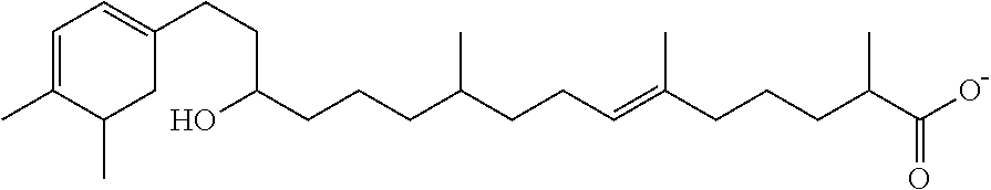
C(=C(CCCC(C)C(O)=O)C)CCC(CCCC(CCC1=CC=C(C)C(C)C1)O)C
